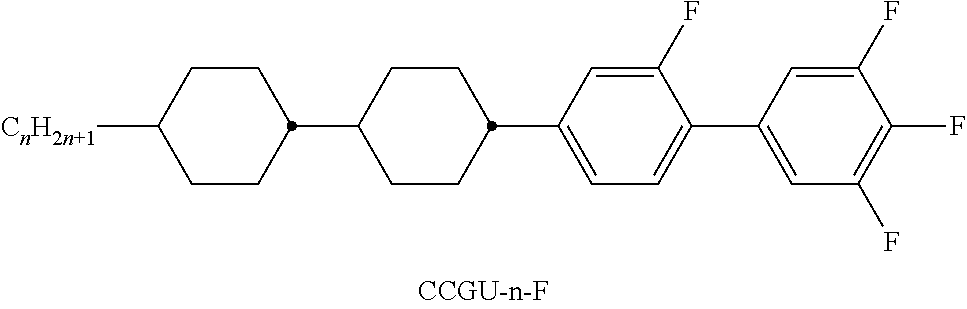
C1=C(C2CCC(C3CCC([CnH2n+1])CC3)CC2)C=C(F)C(C2=CC(F)=C(F)C(F)=C2)=C1
